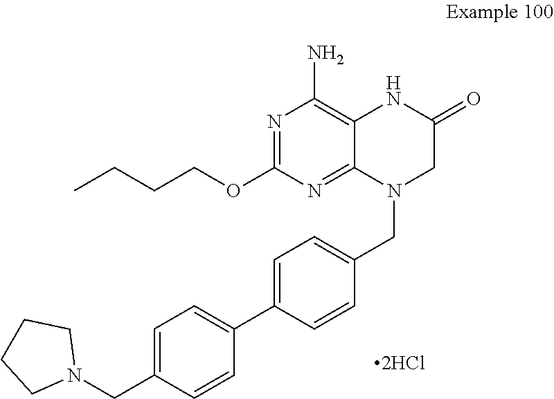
N1=C(OCCCC)N=C2C(=C1N)NC(=O)CN2CC1=CC=C(C2=CC=C(CN3CCCC3)C=C2)C=C1.[2HCl]
